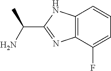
C12=C(C(F)=CC=C1)N=C(C(N)C)N2
